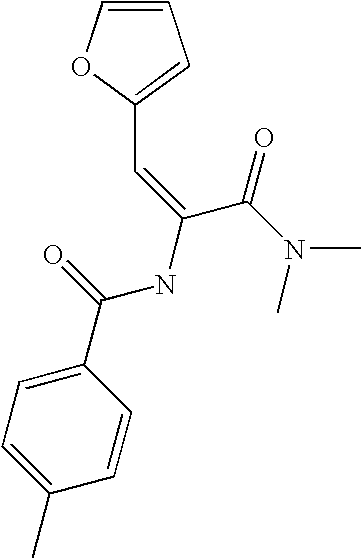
C1=COC(C=C(NC(C2=CC=C(C)C=C2)=O)C(N(C)C)=O)=C1
